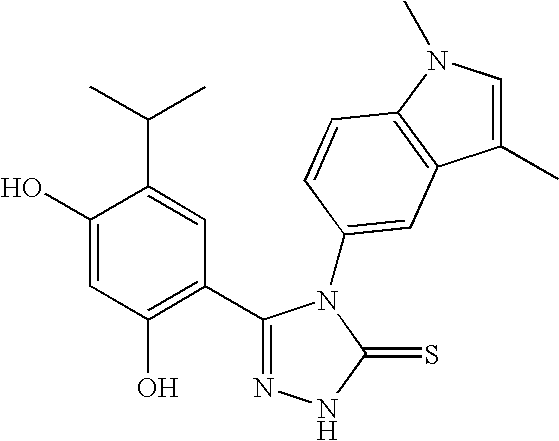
C1(O)=CC(O)=C(C2=NNC(=S)N2C2=CC3=C(N(C)C=C3C)C=C2)C=C1C(C)C
